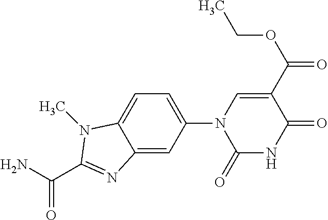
C12=CC(N3C(=O)NC(=O)C(C(OCC)=O)=C3)=CC=C1N(C)C(C(N)=O)=N2
